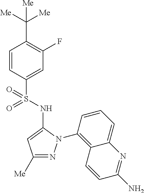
C1([Me])=NN(C2=C3C(=CC=C2)N=C(N)C=C3)C(NS(C2=CC(F)=C(C([Me])([Me])[Me])C=C2)(=O)=O)=C1
